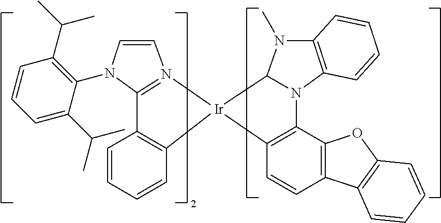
N12C(N(C)C3=C1C=CC=C3)[Ir]1(C3=C2C2=C(C=C3)C3=C(O2)C=CC=C3)N2=C(C3=C1C=CC=C3)N(C1=C(C(C)C)C=CC=C1C(C)C)C=C2
